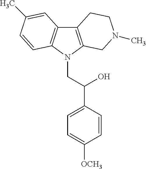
C12=C(N(CC(C3=CC=C([OCH3])C=C3)O)C3=C1C=C(C)C=C3)CN(C)CC2
